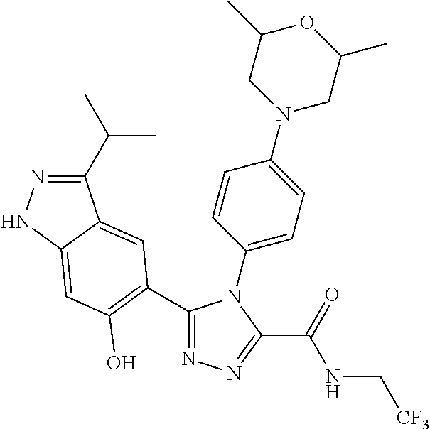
C1(C2=C(O)C=C3NN=C(C(C)C)C3=C2)=NN=C(C(=O)NC[CF3])N1C1=CC=C(N2CC(C)OC(C)C2)C=C1
